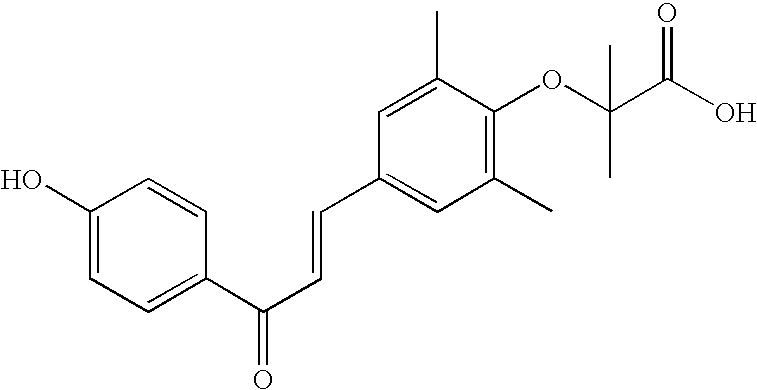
C1(O)=CC=C(C(C=CC2=CC(C)=C(OC(C(O)=O)(C)C)C(C)=C2)=O)C=C1
